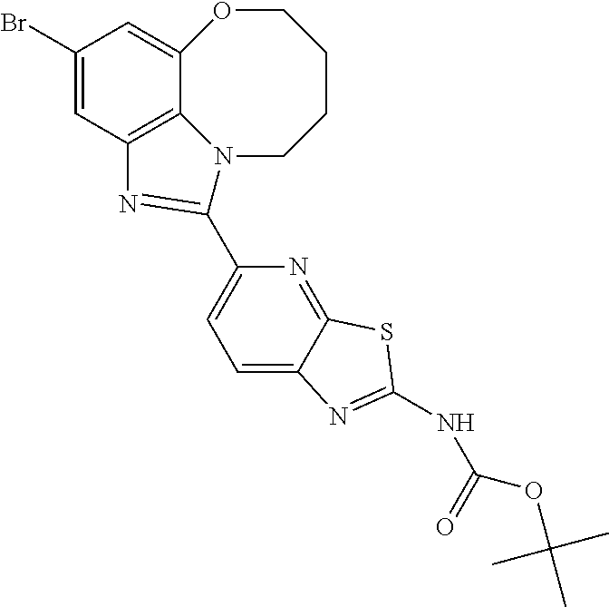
C1=C2C(=NC(C3=NC4=C5C(=CC(Br)=C4)OCCCCN53)=C1)SC(NC(=O)OC(C)(C)C)=N2
